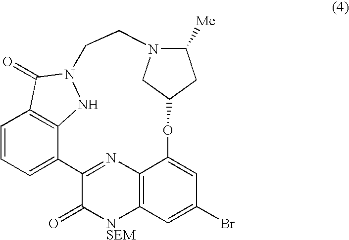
C1=CC=C2C3=C1C(=O)N(N3)CCN1C([Me])CC(OC3=CC(Br)=CC4=C3N=C2C(=O)[NSEM]4)C1
